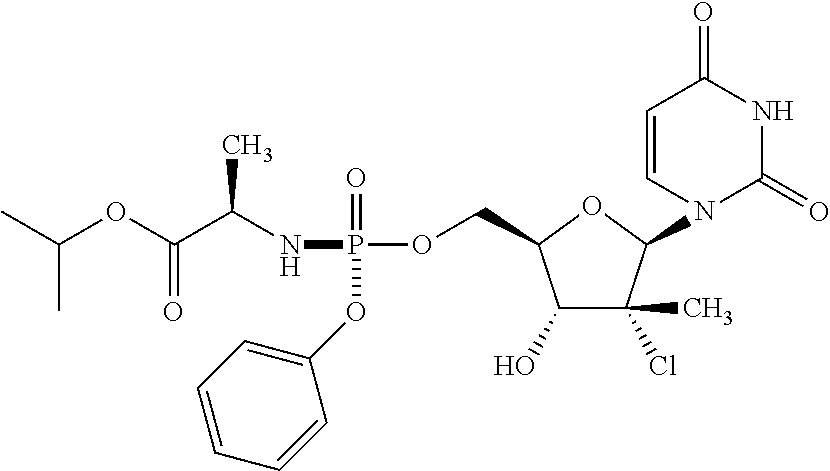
C1=CN(C2C(Cl)(C)C(O)C(COP(=O)(OC3=CC=CC=C3)NC(C(=O)OC(C)C)C)O2)C(=O)NC1=O
